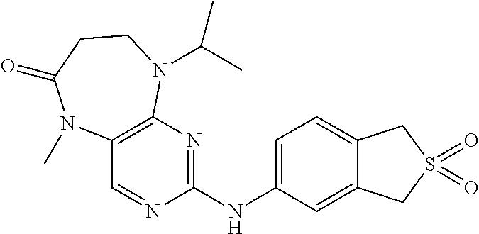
C12=CC=C(NC3=NC4=C(C=N3)N(C)C(=O)CCN4C(C)C)C=C1CS(=O)(=O)C2
